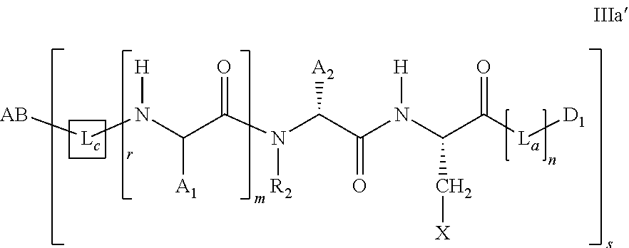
[AB][Lc]N(C(C(N(C(C(N(C(C([La][D1])=O)C[X])[H])=O)[A2])[R2])=O)[A1])[H]
